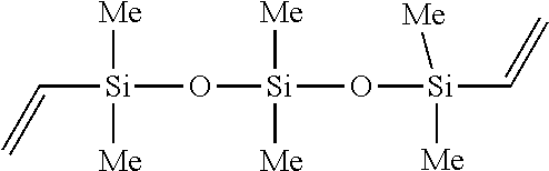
C=C[Si](O[Si](O[Si]([Me])([Me])C=C)([Me])[Me])([Me])[Me]
